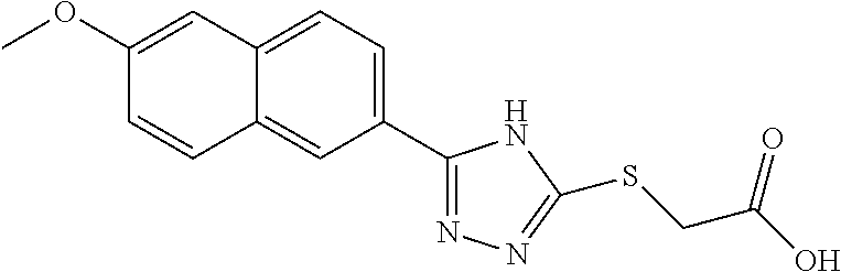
C1(C2=NN=C(SCC(O)=O)N2)=CC=C2C(=C1)C=CC(OC)=C2
